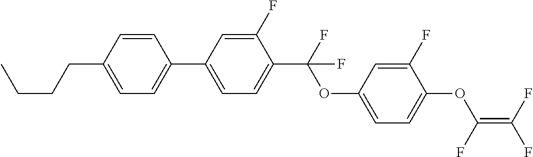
C1=CC(CCCC)=CC=C1C1=CC=C(C(F)(OC2=CC=C(OC(=C(F)F)F)C(F)=C2)F)C(F)=C1
